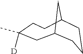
C12CC([D])(C)CCC(C1)CCC2
